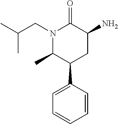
N1(CC(C)C)C(C)C(C2=CC=CC=C2)CC(N)C1=O
